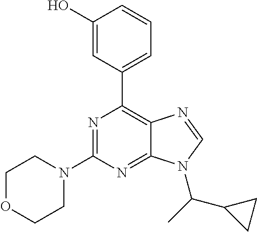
N1=C(N2CCOCC2)N=C2C(=C1C1=CC=CC(O)=C1)N=CN2C(C1CC1)C
